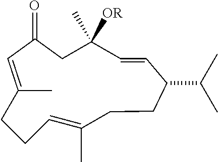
C1(C)=CC(=O)CC(C)([OR])C=CC(C(C)C)CCC(C)=CCC1
